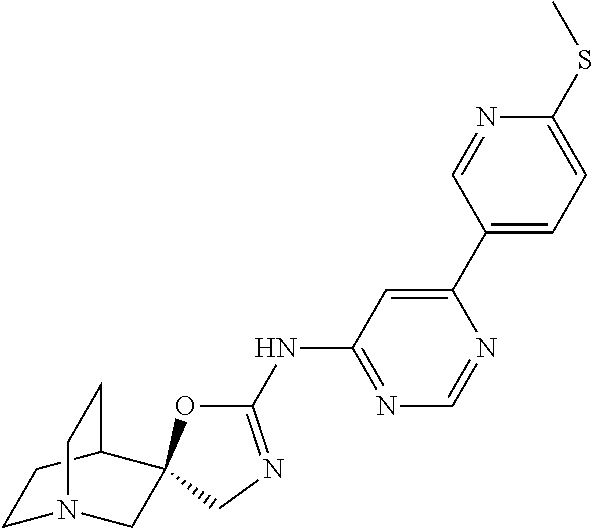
C1(NC2=NC=NC(C3=CC=C(SC)N=C3)=C2)=NCC2(O1)CN1CCC2CC1
